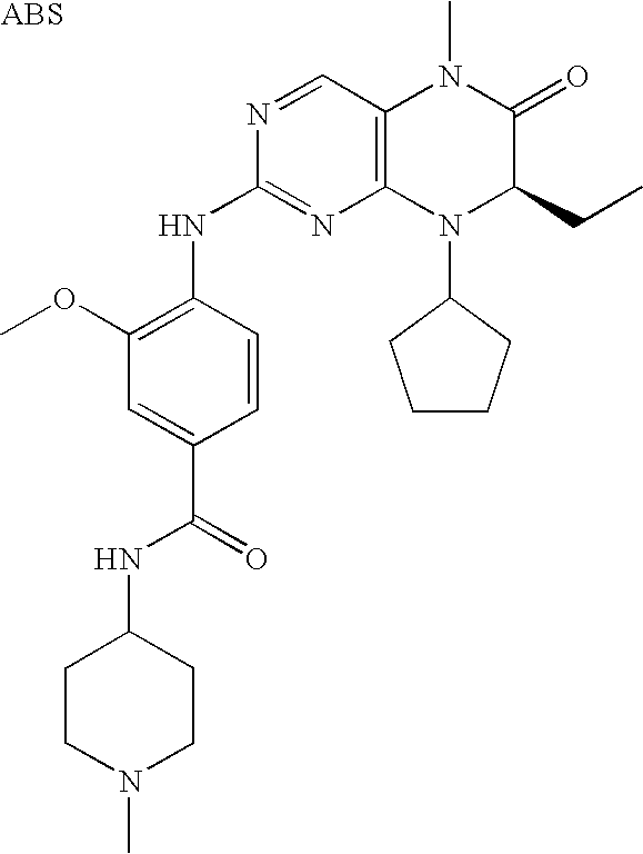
N(C1=NC2=C(C=N1)N(C)C(=O)C(CC)N2C1CCCC1)C1=C(OC)C=C(C(=O)NC2CCN(C)CC2)C=C1
